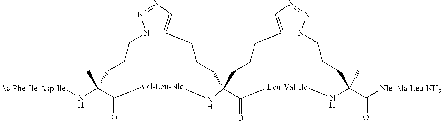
C12=CN=NN1CCCC(C)(N[Ac-Phe-Ile-Asp-Ile])C(=O)[Val-Leu-Nle]NC1(CCC2)CCCC2=CN=NN2CCCC(C)(C([Nle-Ala-Leu-NH2])=O)N[Leu-Val-Ile]C1=O
